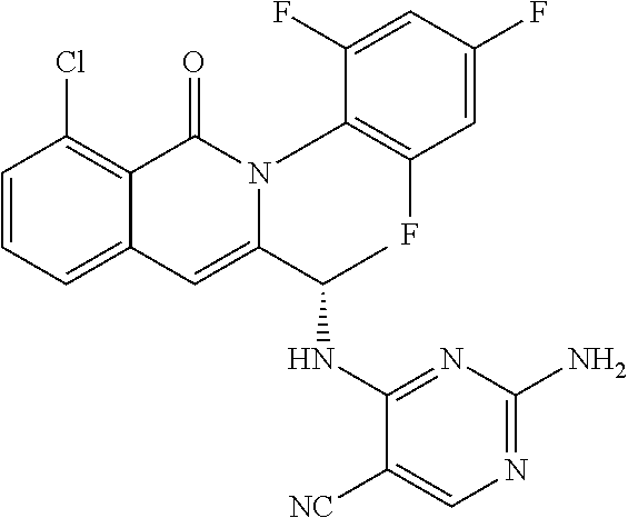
C1(Cl)=C2C(=CC=C1)C=C(C(C)NC1=NC(N)=NC=C1[NC])N(C1=C(F)C=C(F)C=C1F)C2=O
